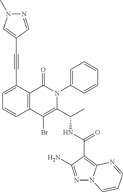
N1=C(N)C(C(NC(C2=C(Br)C3=C(C(=O)N2C2=CC=CC=C2)C(C#CC2=CN(C)N=C2)=CC=C3)C)=O)=C2N1C=CC=N2
